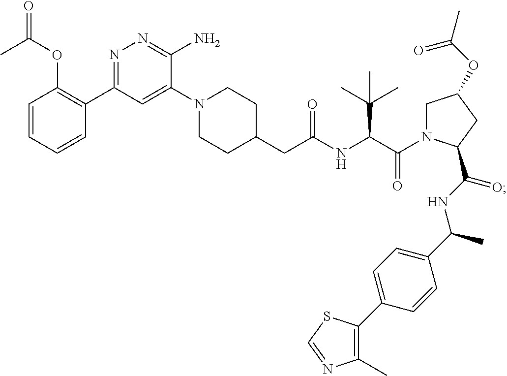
C(NC(C(N1CC(OC(=O)C)CC1C(NC(C1=CC=C(C2=C(C)N=CS2)C=C1)C)=O)=O)C(C)(C)C)(CC1CCN(C2=CC(C3=C(OC(C)=O)C=CC=C3)=NN=C2N)CC1)=O
